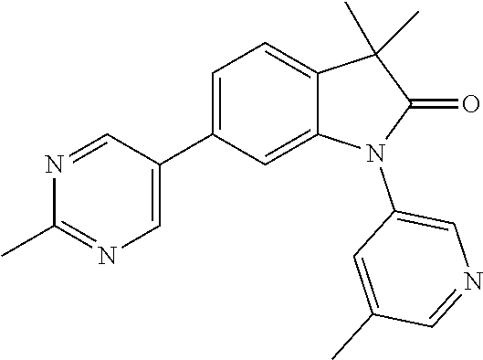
C1=C(C2=CN=C(C)N=C2)C=C2C(=C1)C(C)(C)C(=O)N2C1=CN=CC(C)=C1
